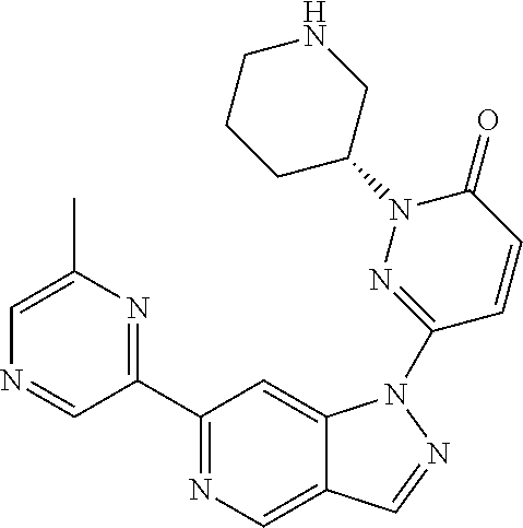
C1(C2=NC(C)=CN=C2)=NC=C2C(=C1)N(C1=NN(C3CNCCC3)C(=O)C=C1)N=C2
